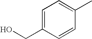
C(C1=CC=C(C)C=C1)O
